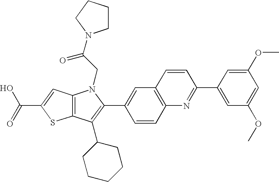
C(C1=CC2=C(S1)C(C1CCCCC1)=C(C1=CC3=C(C=C1)N=C(C1=CC(OC)=CC(OC)=C1)C=C3)N2CC(=O)N1CCCC1)(=O)O
